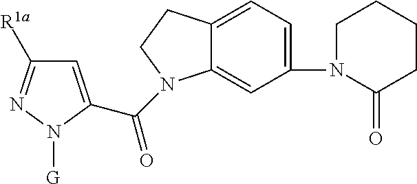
C1=C(C(=O)N2C3=CC(N4C(=O)CCCC4)=CC=C3CC2)N([G])N=C1[R1a]
